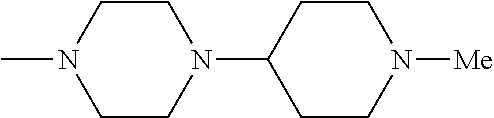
CN1CCN(C2CCN([Me])CC2)CC1
